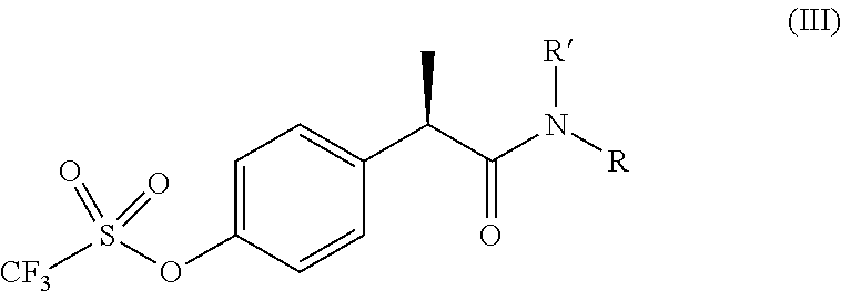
C1=C(OS([CF3])(=O)=O)C=CC(C(C(N([R])[R])=O)C)=C1
